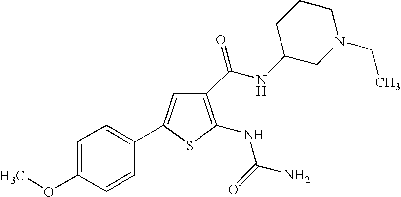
C1(C(=O)NC2CN(CC)CCC2)=C(NC(=O)N)SC(C2=CC=C(OC)C=C2)=C1
